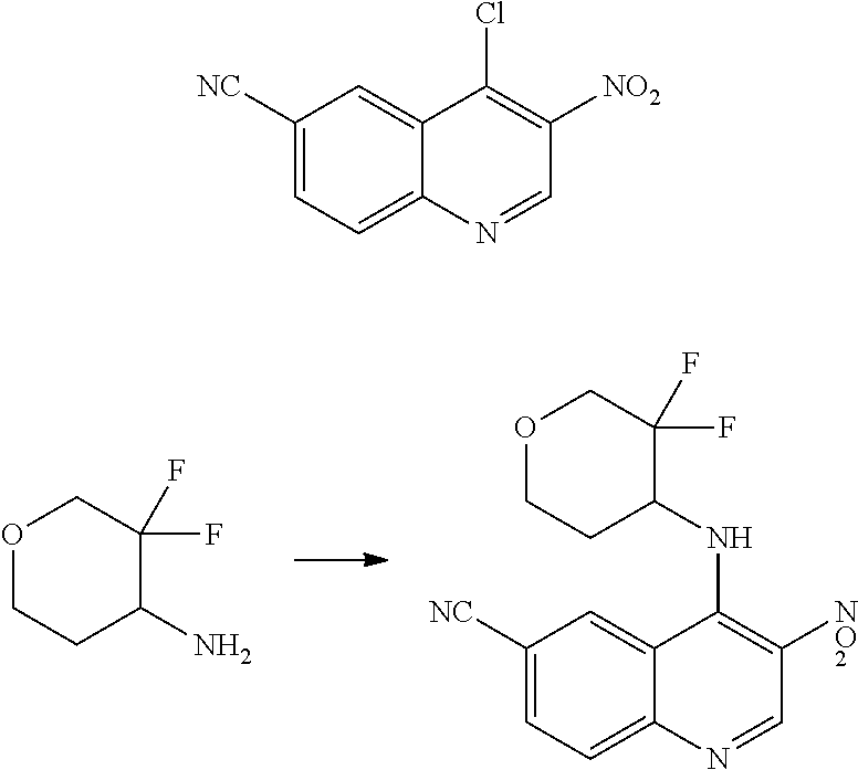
O1CCC(N)C(F)(F)C1.O1CCC(NC2=C([NO2])C=NC3=CC=C([NC])C=C23)C(F)(F)C1.C1([NC])=CC=C2C(=C1)C(Cl)=C([NO2])C=N2
